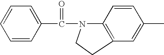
C1=CC(C(N2C3=C(C=C(C)C=C3)CC2)=O)=CC=C1
